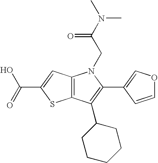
C12=C(C(C3CCCCC3)=C(C3=COC=C3)N1CC(N(C)C)=O)SC(C(=O)O)=C2
